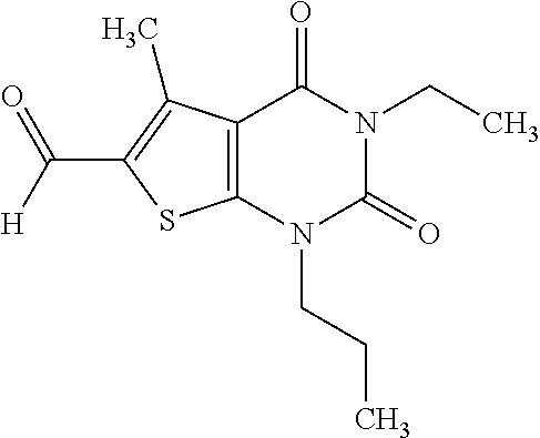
C12=C(N(CCC)C(=O)N(CC)C1=O)SC(C([H])=O)=C2C
